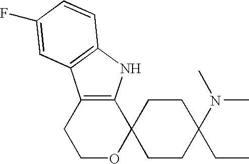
C1OC2(C3=C(C1)C1=C(N3)C=CC(F)=C1)CCC(CC)(N(C)C)CC2
